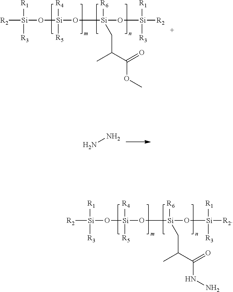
[R2][Si]([R1])([R3])O[Si]([R4])(O[Si]([R6])(O[Si]([R2])([R1])[R3])CC(C(=O)NN)C)[R5].[R2][Si]([R1])([R3])O[Si]([R4])(O[Si]([R6])(O[Si]([R2])([R1])[R3])CC(C(=O)OC)C)[R5].NN
